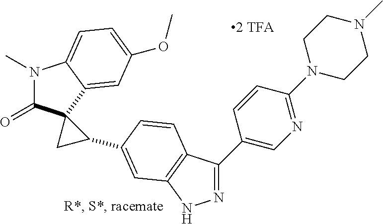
N1=C(C2=CN=C(N3CCN(C)CC3)C=C2)C2=C(N1)C=C(C1C3(C(=O)N(C)C4=CC=C(OC)C=C43)C1)C=C2
